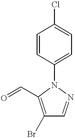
C1=CC(N2C(C=O)=C(Br)C=N2)=CC=C1Cl
